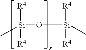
[Si](O[Si]([R4])(C)[R4])([R4])(C)[R4]
